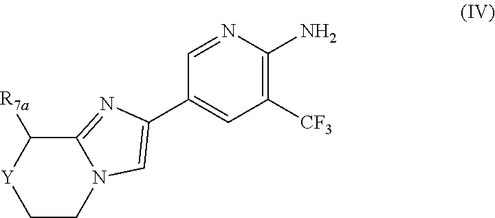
C12=NC(C3=CC([CF3])=C(N)N=C3)=CN1CC[Y]C2[R7a]
